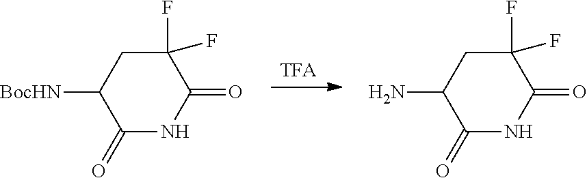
[TFA].[BocHN]C1C(=O)NC(=O)C(F)(F)C1.NC1C(=O)NC(=O)C(F)(F)C1
